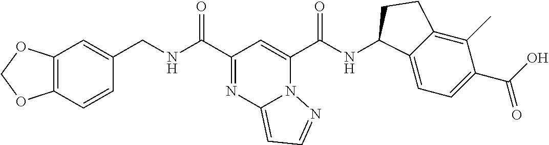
C12=C(C=CC(CNC(C3=NC4=CC=NN4C(C(NC4C5=CC=C(C(=O)O)C(C)=C5CC4)=O)=C3)=O)=C1)OCO2
